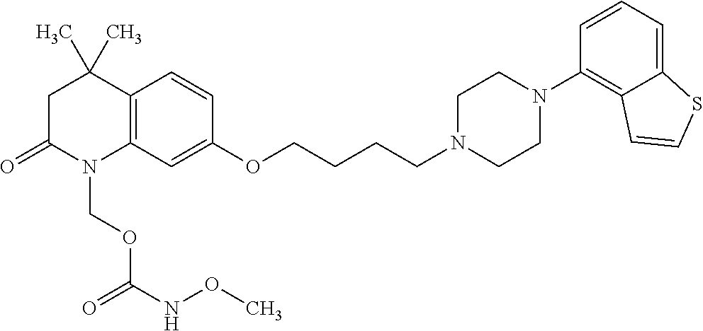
C12=C(C=C(OCCCCN3CCN(C4=C5C(=CC=C4)SC=C5)CC3)C=C1)N(COC(=O)NOC)C(=O)CC2(C)C
